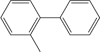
C1=CC=CC(C2=CC=CC=C2)=C1C
